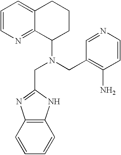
C1=CN=C2C(=C1)CCCC2N(CC1=NC2=C(N1)C=CC=C2)CC1=C(N)C=CN=C1
